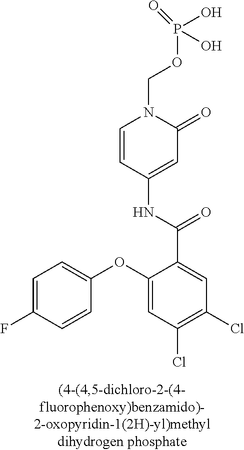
C1=C(F)C=CC(OC2=CC(Cl)=C(Cl)C=C2C(NC2=CC(=O)N(COP(O)(O)=O)C=C2)=O)=C1
